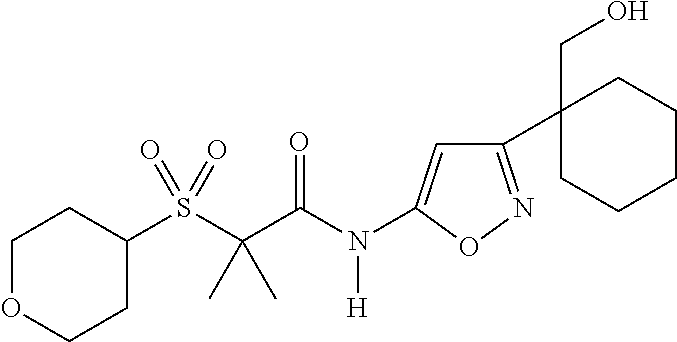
C1(S(C(C(N(C2=CC(C3(CO)CCCCC3)=NO2)[H])=O)(C)C)(=O)=O)CCOCC1
